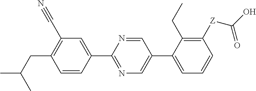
C1=CC(C2=NC=C(C3=CC=CC([Z]C(O)=O)=C3CC)C=N2)=CC(C#N)=C1CC(C)C
